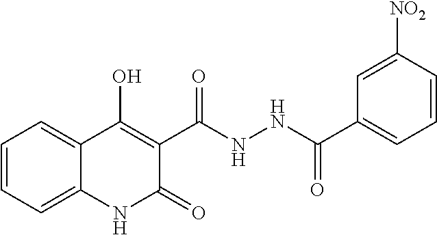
C1=CC=C2C(=C1)C(O)=C(C(NNC(C1=CC=CC([NO2])=C1)=O)=O)C(=O)N2
